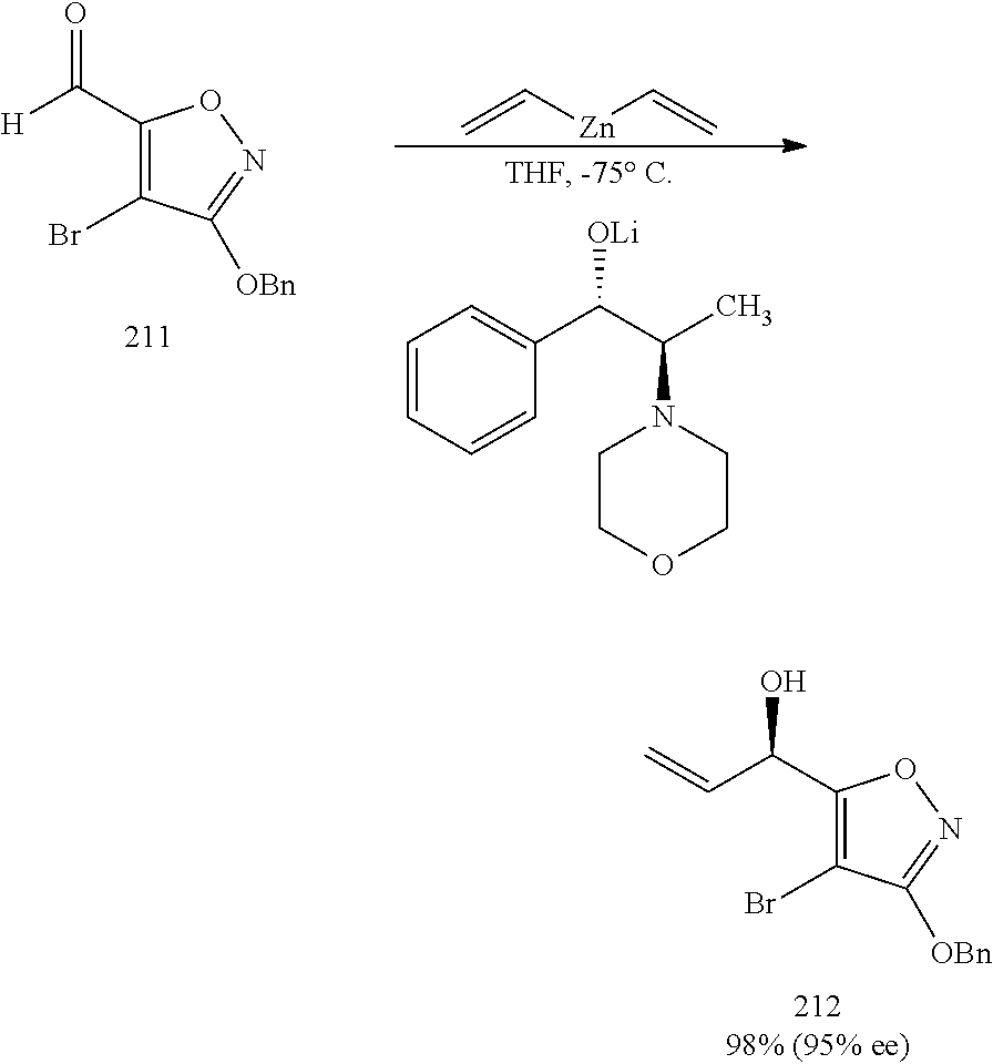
C1=CC=CC(C(C(C)N2CCOCC2)[OLi])=C1.C1(C(=O)[H])=C(Br)C([OBn])=NO1.C=C[Zn]C=C.C1(C(O)C=C)=C(Br)C([OBn])=NO1
